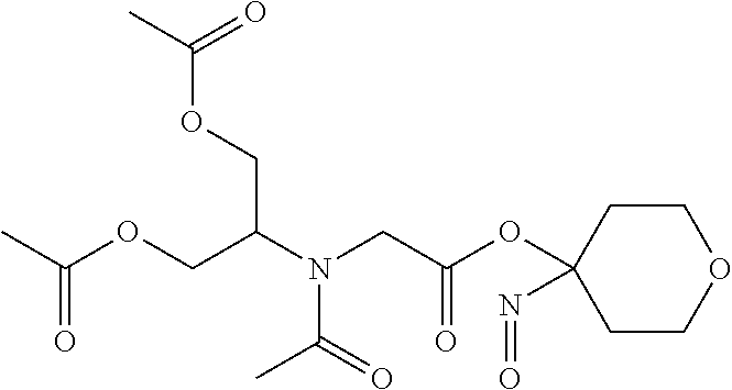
C1COCCC1(OC(CN(C(COC(C)=O)COC(C)=O)C(=O)C)=O)N=O
